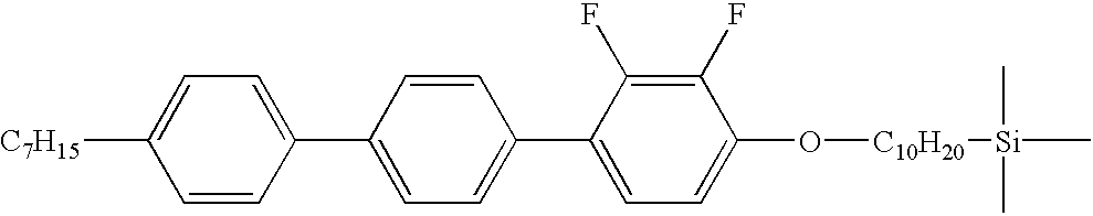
C1=CC(C2=CC=C(C3=CC=C(O[C10H20][Si](C)(C)C)C(F)=C3F)C=C2)=CC=C1[C7H15]
